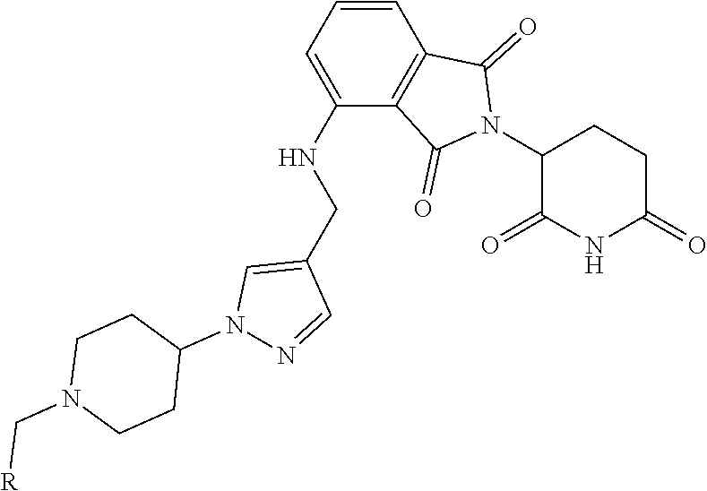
C1=CC=C(NCC2=CN(C3CCN(C[R])CC3)N=C2)C2=C1C(=O)N(C1C(=O)NC(=O)CC1)C2=O
